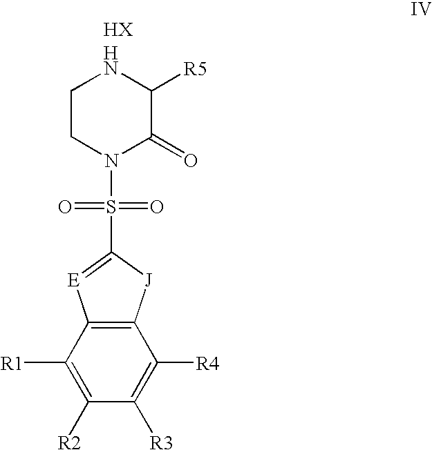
C1CN(S(=O)(=O)C2=[E]C3=C([J]2)C([R4])=C([R3])C([R2])=C3[R1])C(=O)C([R5])N1
